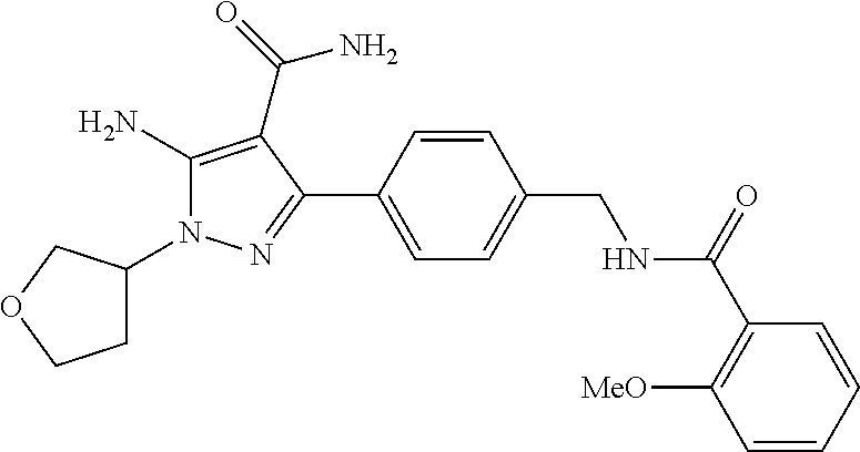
C1C(N2C(N)=C(C(=O)N)C(C3=CC=C(CNC(C4=C([MeO])C=CC=C4)=O)C=C3)=N2)COC1
